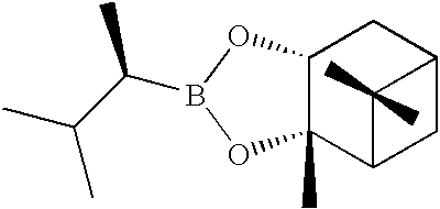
C(C)(C)C(C)B1OC2C(C)(O1)C1CC(C2)C1(C)C
